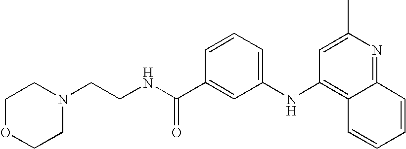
C1OCCN(CCNC(=O)C2=CC(NC3=C4C(=NC(C)=C3)C=CC=C4)=CC=C2)C1
